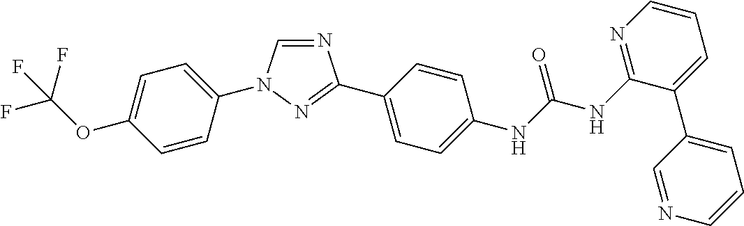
C1=C(OC(F)(F)F)C=CC(N2C=NC(C3=CC=C(NC(NC4=NC=CC=C4C4=CC=CN=C4)=O)C=C3)=N2)=C1
